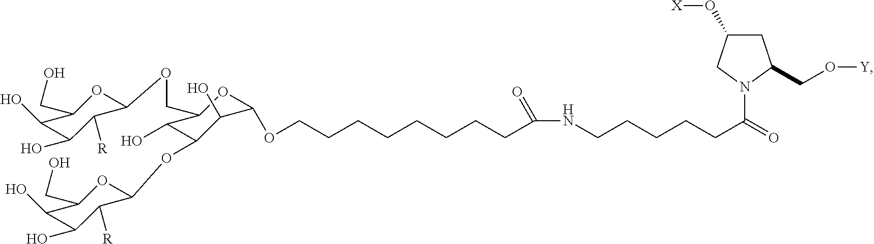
C1(O)C(O)C([R])C(OC2C(O)C(COC3C([R])C(O)C(O)C(CO)O3)OC(OCCCCCCCCC(=O)NCCCCCC(=O)N3C(CO[Y])CC(O[X])C3)C2O)OC1CO
